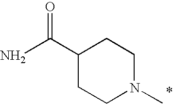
C1(C(N)=O)CCN(C)CC1
